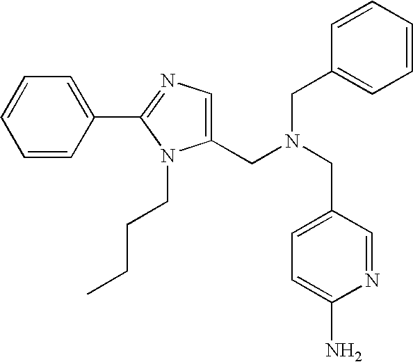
C1=CC(C2=NC=C(CN(CC3=CC=CC=C3)CC3=CC=C(N)N=C3)N2CCCC)=CC=C1
